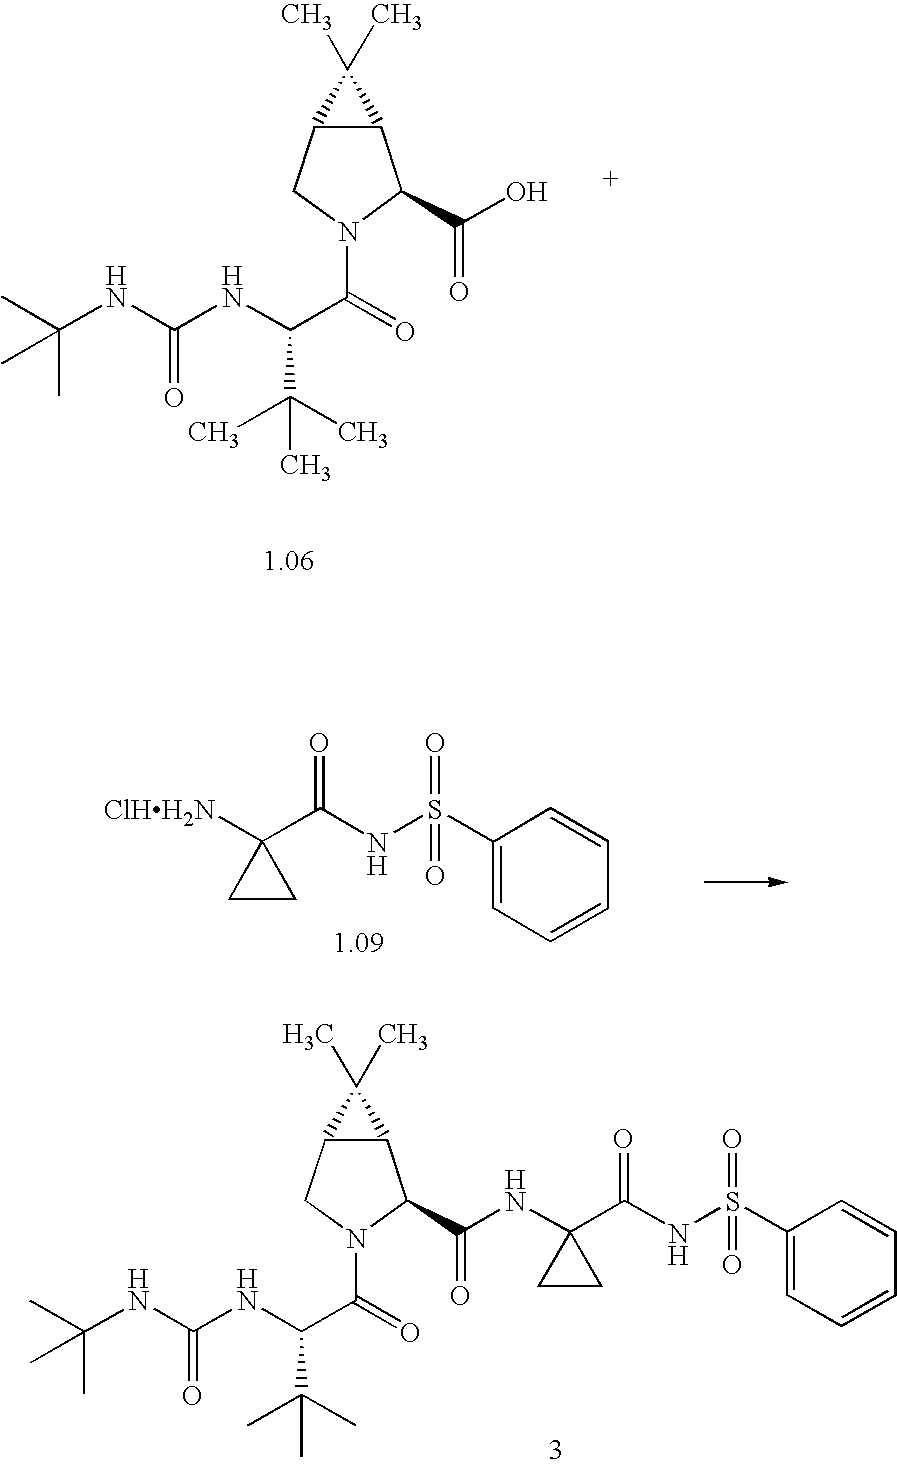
C12C(CN(C(=O)C(NC(NC(C)(C)C)=O)C(C)(C)C)C1C(O)=O)C2(C)C.C1(S(NC(C2([ClHH2N])CC2)=O)(=O)=O)=CC=CC=C1.C12C(CN(C(=O)C(NC(NC(C)(C)C)=O)C(C)(C)C)C1C(NC1(C(NS(C3=CC=CC=C3)(=O)=O)=O)CC1)=O)C2(C)C
